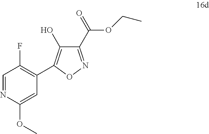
C1=NC(OC)=CC(C2=C(O)C(C(OCC)=O)=NO2)=C1F
